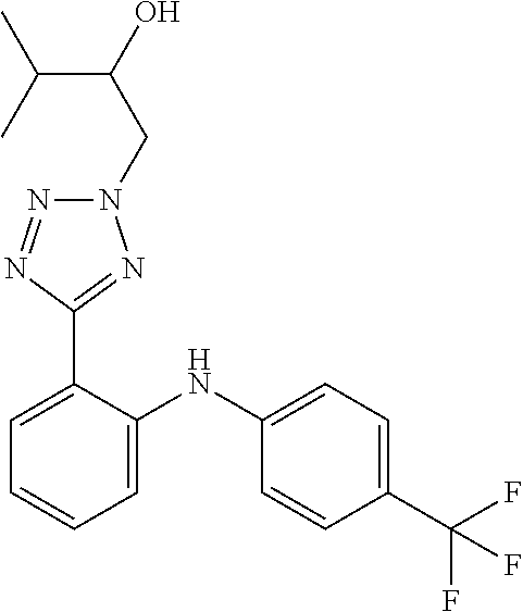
C1=C(NC2=CC=CC=C2C2=NN(CC(C(C)C)O)N=N2)C=CC(C(F)(F)F)=C1
